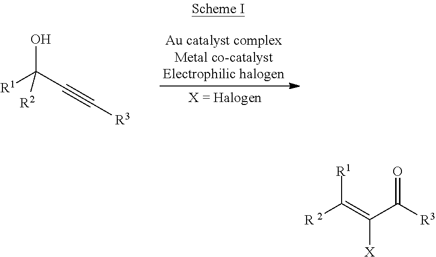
OC(C#C[R3])([R1])[R2].[R1]C(=C(C([R3])=O)[X])[R 2]
